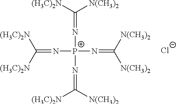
N([P+](N=C([N(CH3)2])[N(CH3)2])(N=C([N(CH3)2])[(H3C)2N])N=C([(H3C)2N])[N(CH3)2])=C([(H3C)2N])[(H3C)2N].[Cl-]
